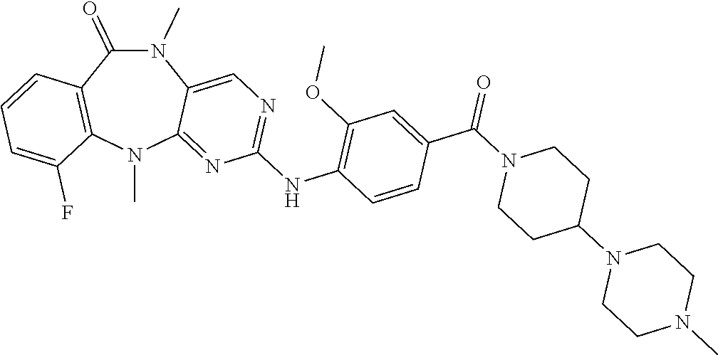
N1(C)C(=O)C2=C(N(C)C3=NC(NC4=C(OC)C=C(C(N5CCC(N6CCN(C)CC6)CC5)=O)C=C4)=NC=C13)C(F)=CC=C2
